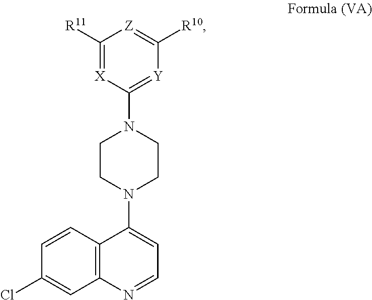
C1=CC(Cl)=CC2=C1C(N1CCN(C3=[Y]C([R10])=[Z]C([R11])=[X]3)CC1)=CC=N2
